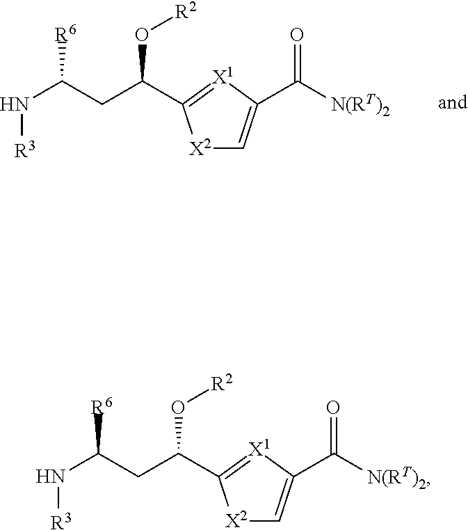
C1=C(C([N(RT)2])=O)[X1]=C(C(CC(N[R3])[R6])O[R2])[X2]1.C1=C(C([N(RT)2])=O)[X1]=C(C(CC(N[R3])[R6])O[R2])[X2]1
